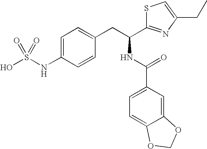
C1=C(NS(O)(=O)=O)C=CC(CC(NC(C2=CC=C3C(=C2)OCO3)=O)C2=NC(CC)=CS2)=C1
